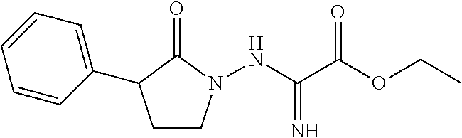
C1(C2CCN(NC(C(OCC)=O)=N)C2=O)=CC=CC=C1
